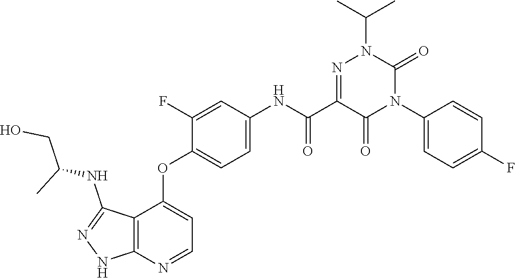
C1(NC(C2=NN(C(C)C)C(=O)N(C3=CC=C(F)C=C3)C2=O)=O)=CC=C(OC2=CC=NC3=C2C(NC(CO)C)=NN3)C(F)=C1
